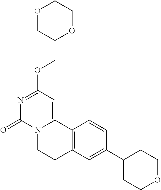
O1CC(COC2=NC(=O)N3C(=C2)C2=C(CC3)C=C(C3=CCOCC3)C=C2)OCC1
